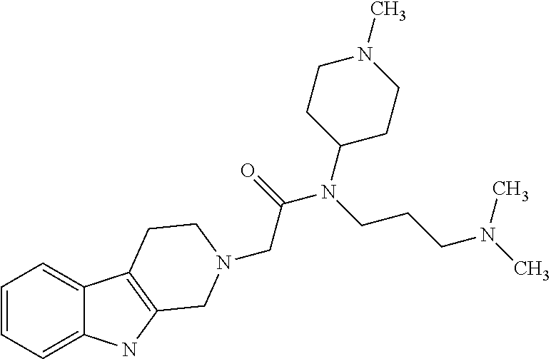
C1=CC=C2C(=C1)C1=C(N2)CN(CC(=O)N(CCCN(C)C)C2CCN(C)CC2)CC1
